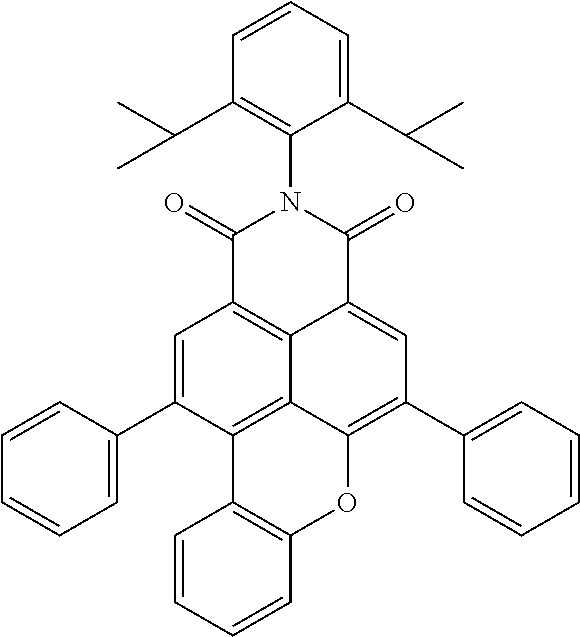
C1(C(C)C)=CC=CC(C(C)C)=C1N1C(=O)C2=C3C(=CC(C4=CC=CC=C4)=C4C3=C(C(C3=CC=CC=C3)=C2)C2=C(O4)C=CC=C2)C1=O
